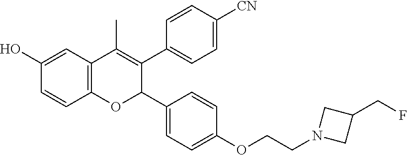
C12=C(C=C(O)C=C1)C(C)=C(C1=CC=C([CN])C=C1)C(C1=CC=C(OCCN3CC(CF)C3)C=C1)O2
